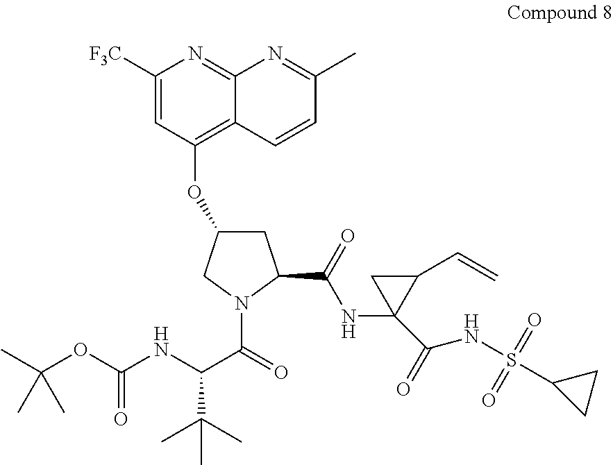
C1=C([F3C])N=C2C(=C1OC1CC(C(NC3(C(NS(C4CC4)(=O)=O)=O)C(C=C)C3)=O)N(C(=O)C(NC(OC(C)(C)C)=O)C(C)(C)C)C1)C=CC(C)=N2
